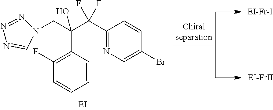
N1(CC(C(C2=NC=C(Br)C=C2)(F)F)(O)C2=C(F)C=CC=C2)N=NN=C1
